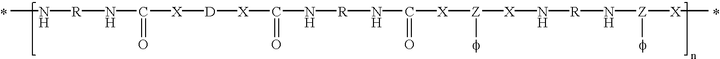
CN[R]NC([X][D][X]C(N[R]NC(=O)[X][Z]([X]N[R]N[Z]([X]C)[f])[f])=O)=O
